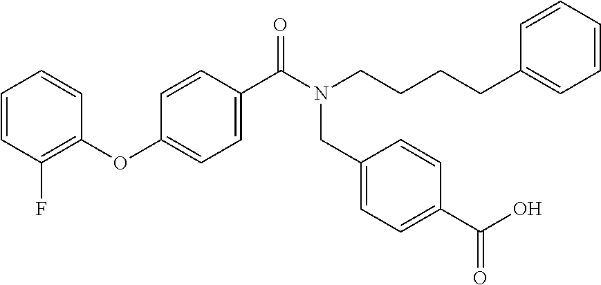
C1=CC(F)=C(OC2=CC=C(C(=O)N(CC3=CC=C(C(=O)O)C=C3)CCCCC3=CC=CC=C3)C=C2)C=C1
